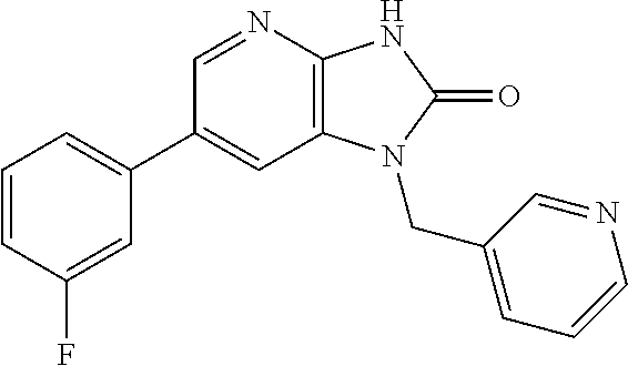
C1(C2=CC=CC(F)=C2)=CC2=C(N=C1)NC(=O)N2CC1=CC=CN=C1
